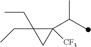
C1([CF3])(C(C)C)C(CC)(CC)C1
